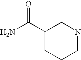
C1(C(N)=O)CCCNC1
